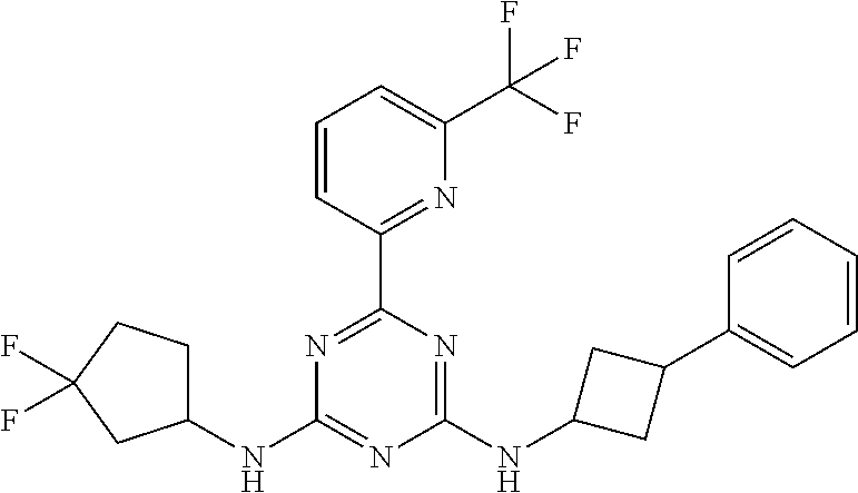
C1(C2=NC(C(F)(F)F)=CC=C2)=NC(NC2CCC(F)(F)C2)=NC(NC2CC(C3=CC=CC=C3)C2)=N1
